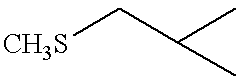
[CH3S]CC(C)C
